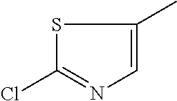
S1C(Cl)=NC=C1C
